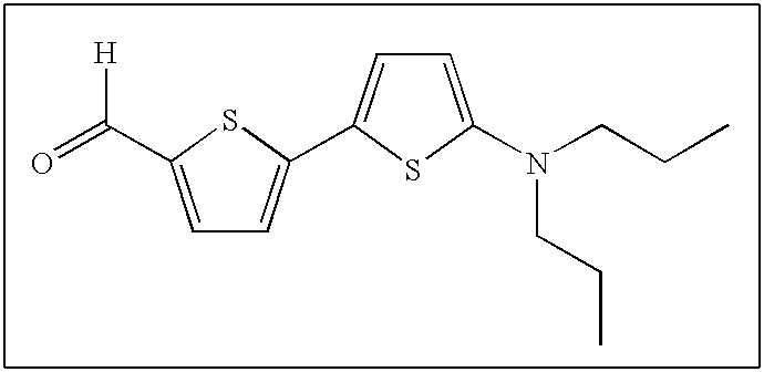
C1=C(C(=O)[H])SC(C2=CC=C(N(CCC)CCC)S2)=C1
